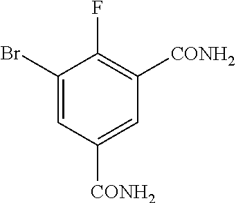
C1(Br)=CC([CONH2])=CC([CONH2])=C1F
